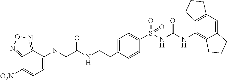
N(CCC1=CC=C(S(=O)(NC(=O)NC2=C3C(=CC4=C2CCC4)CCC3)=O)C=C1)C(CN(C)C1=CC=C([O2N])C2=NON=C12)=O
